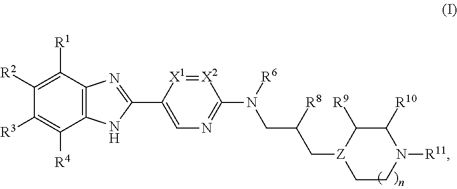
C12=C(C([R1])=C([R2])C([R3])=C1[R4])N=C(C1=CN=C(N([R6])CC(C[Z]3CCN([R11])C([R10])C3[R9])[R8])[X2]=[X1]1)N2
